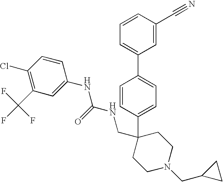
C1=C(C2(CNC(NC3=CC(C(F)(F)F)=C(Cl)C=C3)=O)CCN(CC3CC3)CC2)C=CC(C2=CC=CC(C#N)=C2)=C1
